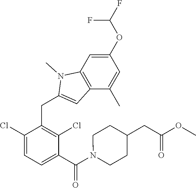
C1(Cl)=CC=C(C(N2CCC(CC(OC)=O)CC2)=O)C(Cl)=C1CC1=CC2=C(N1C)C=C(OC(F)F)C=C2C
